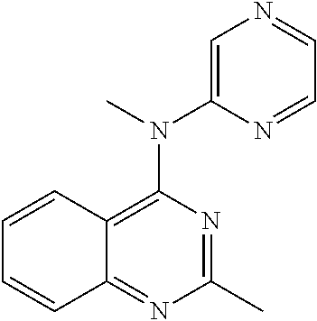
C12=NC(C)=NC(N(C)C3=CN=CC=N3)=C1C=CC=C2
